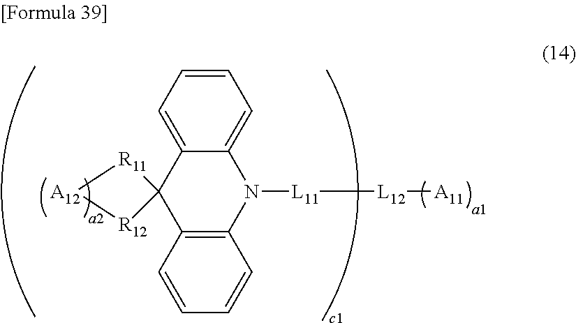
C12=CC=CC=C1C1(C3=C(N2[L11][L12][A11])C=CC=C3)[R11][A12][R12]1
